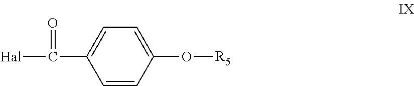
[Hal]C(=O)C1=CC=C(O[R5])C=C1
